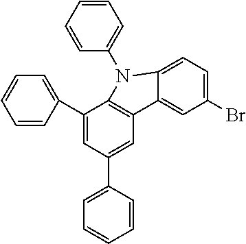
C1(C2=CC=CC=C2)=CC(C2=CC=CC=C2)=CC2=C1N(C1=CC=CC=C1)C1=CC=C(Br)C=C21
